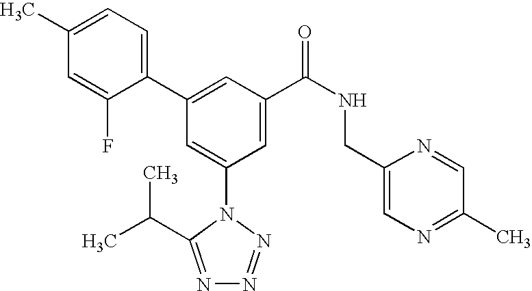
C1(C2=CC(C(NCC3=CN=C(C)C=N3)=O)=CC(N3C(C(C)C)=NN=N3)=C2)=CC=C(C)C=C1F
